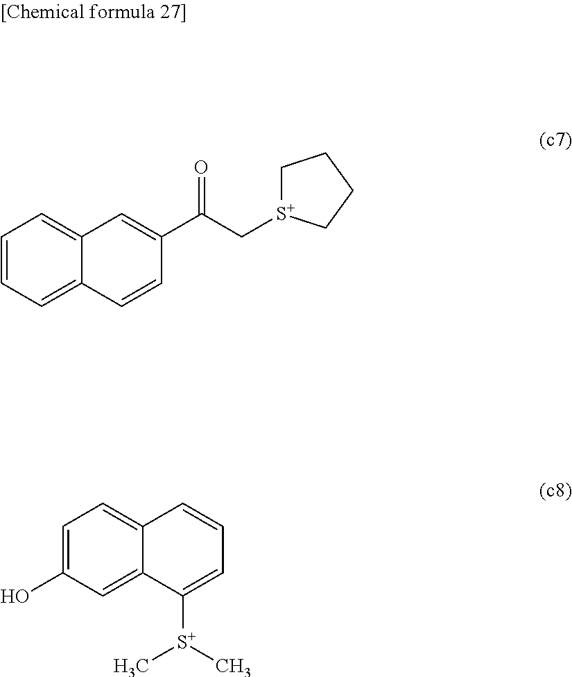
C1=CC=C2C(=C1)C=C(C(C[S+]1CCCC1)=O)C=C2.C1=C(O)C=C2C(=C1)C=CC=C2[S+](C)C
